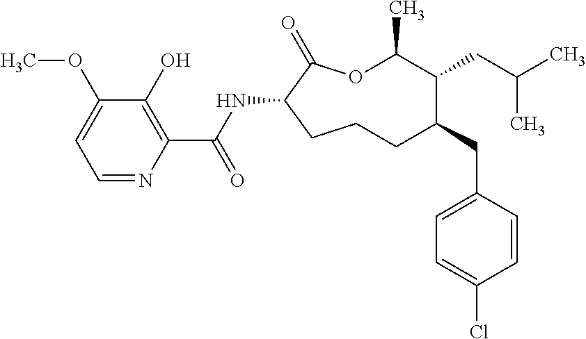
C1CC(NC(C2=C(O)C(OC)=CC=N2)=O)C(=O)OC(C)C(CC(C)C)C(CC2=CC=C(Cl)C=C2)C1
